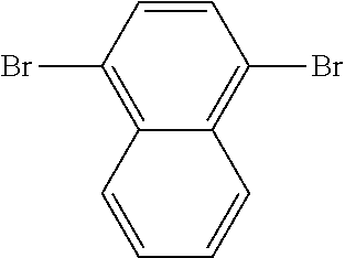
C1=CC(Br)=C2C(=C1Br)C=CC=C2
